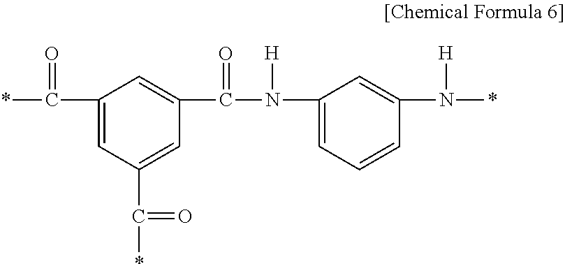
C1(C(*)=O)=CC(C(*)=O)=CC(C(=O)N([H])C2=CC=CC(N([H])*)=C2)=C1
